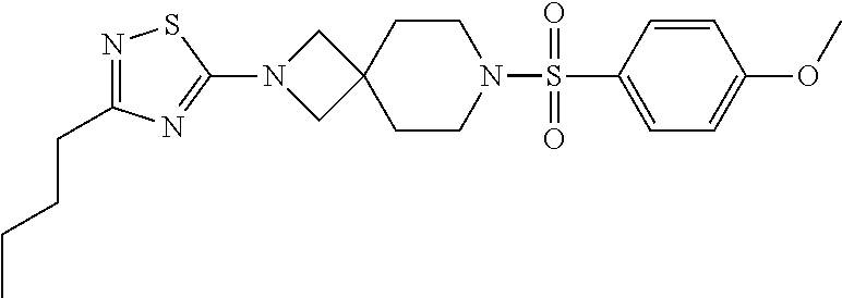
C1=C(S(N2CCC3(CC2)CN(C2=NC(CCCC)=NS2)C3)(=O)=O)C=CC(OC)=C1
